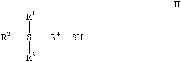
[R2][Si]([R4]S)([R1])[R3]
